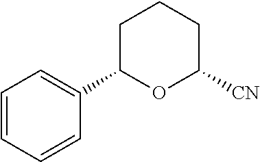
C1=CC=CC(C2OC([CN])CCC2)=C1
